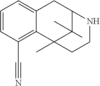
C1=CC(C#N)=C2C(=C1)CC1C(C)(C)C2(C)CCN1
